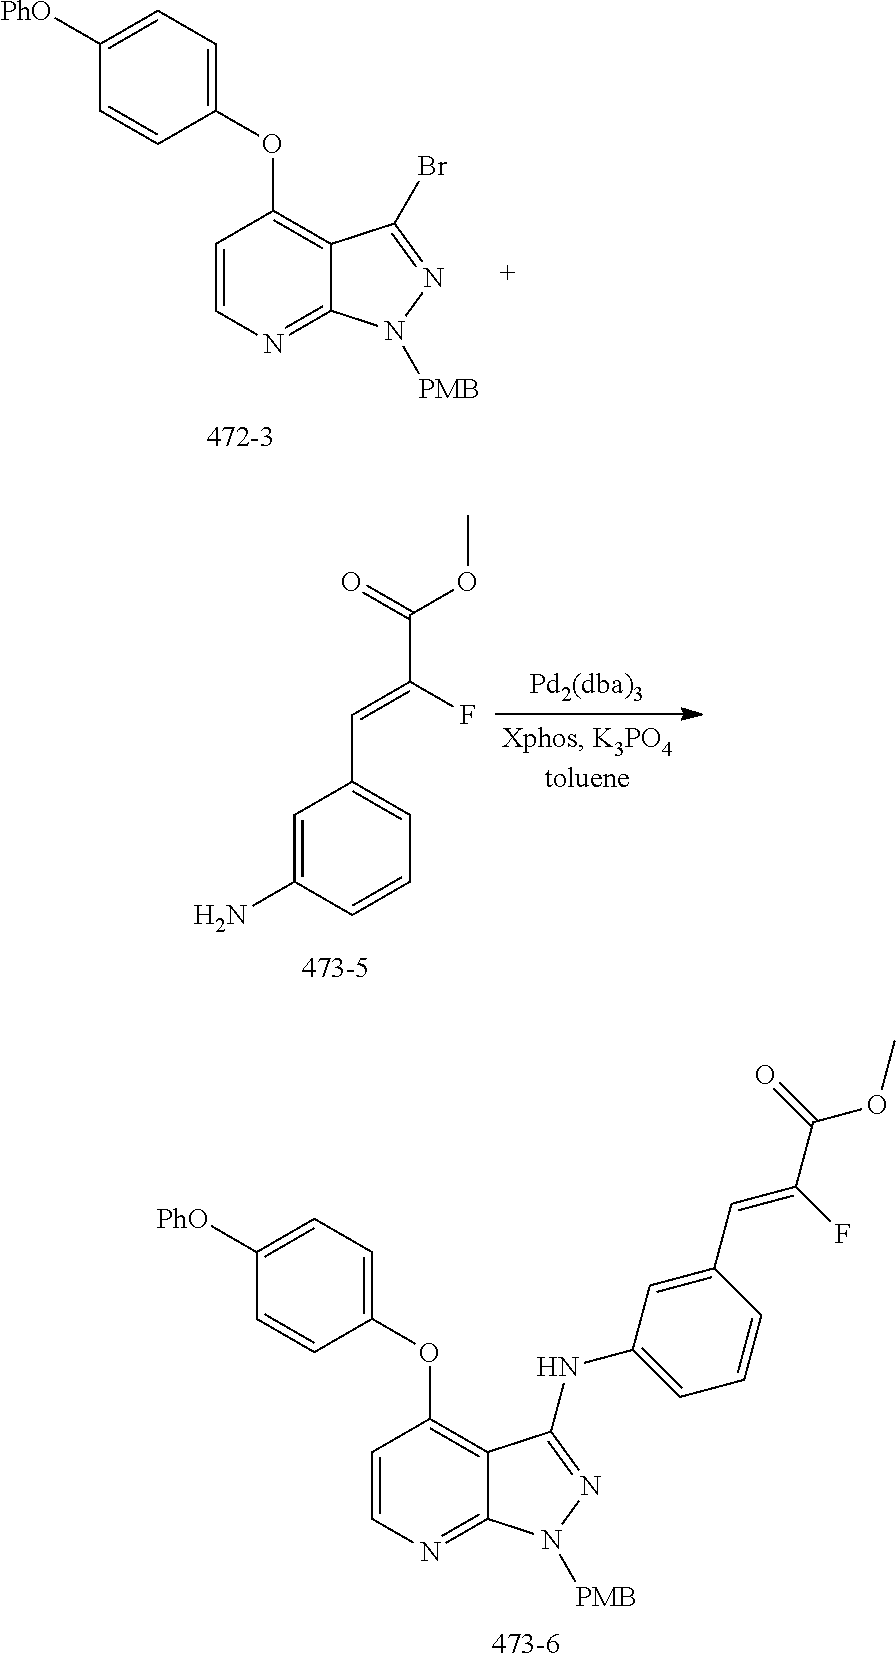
C1=CN=C2C(=C1OC1=CC=C([PhO])C=C1)C(NC1=CC=CC(C=C(C(=O)OC)F)=C1)=NN2[PMB].C1=CN=C2C(=C1OC1=CC=C([PhO])C=C1)C(Br)=NN2[PMB].C1=C(N)C=CC=C1C=C(C(=O)OC)F
